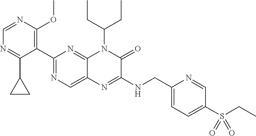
C1=NC(OC)=C(C2=NC=C3C(=N2)N(C(CC)CC)C(=O)C(NCC2=CC=C(S(=O)(=O)CC)C=N2)=N3)C(C2CC2)=N1
